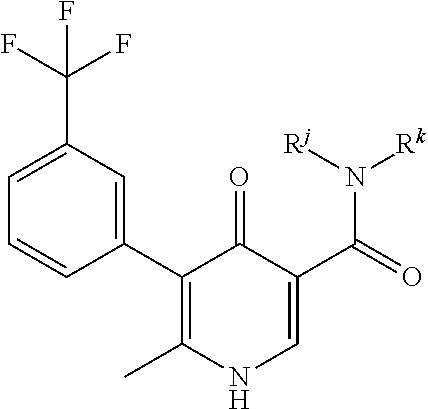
C1=C(C(F)(F)F)C=C(C2=C(C)NC=C(C(N([Rk])[Rj])=O)C2=O)C=C1
